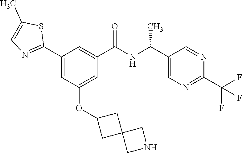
C1(C2=NC=C(C)S2)=CC(OC2CC3(C2)CNC3)=CC(C(NC(C2=CN=C(C(F)(F)F)N=C2)C)=O)=C1
